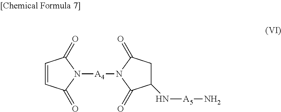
C1=CC(=O)N([A4]N2C(=O)C(N[A5]N)CC2=O)C1=O
